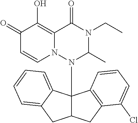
C1(=O)C=CN2C(=C1O)C(=O)N(CC)C(C)N2C12C(CC3=C1C=CC=C3Cl)CC1=CC=CC=C21
